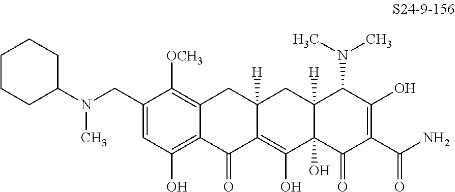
C1(CN(C2CCCCC2)C)=CC(O)=C2C(=C1[OCH3])CC1([H])C(=C(O)C3(O)C([H])(C1)C(N(C)C)C(O)=C(C(N)=O)C3=O)C2=O
